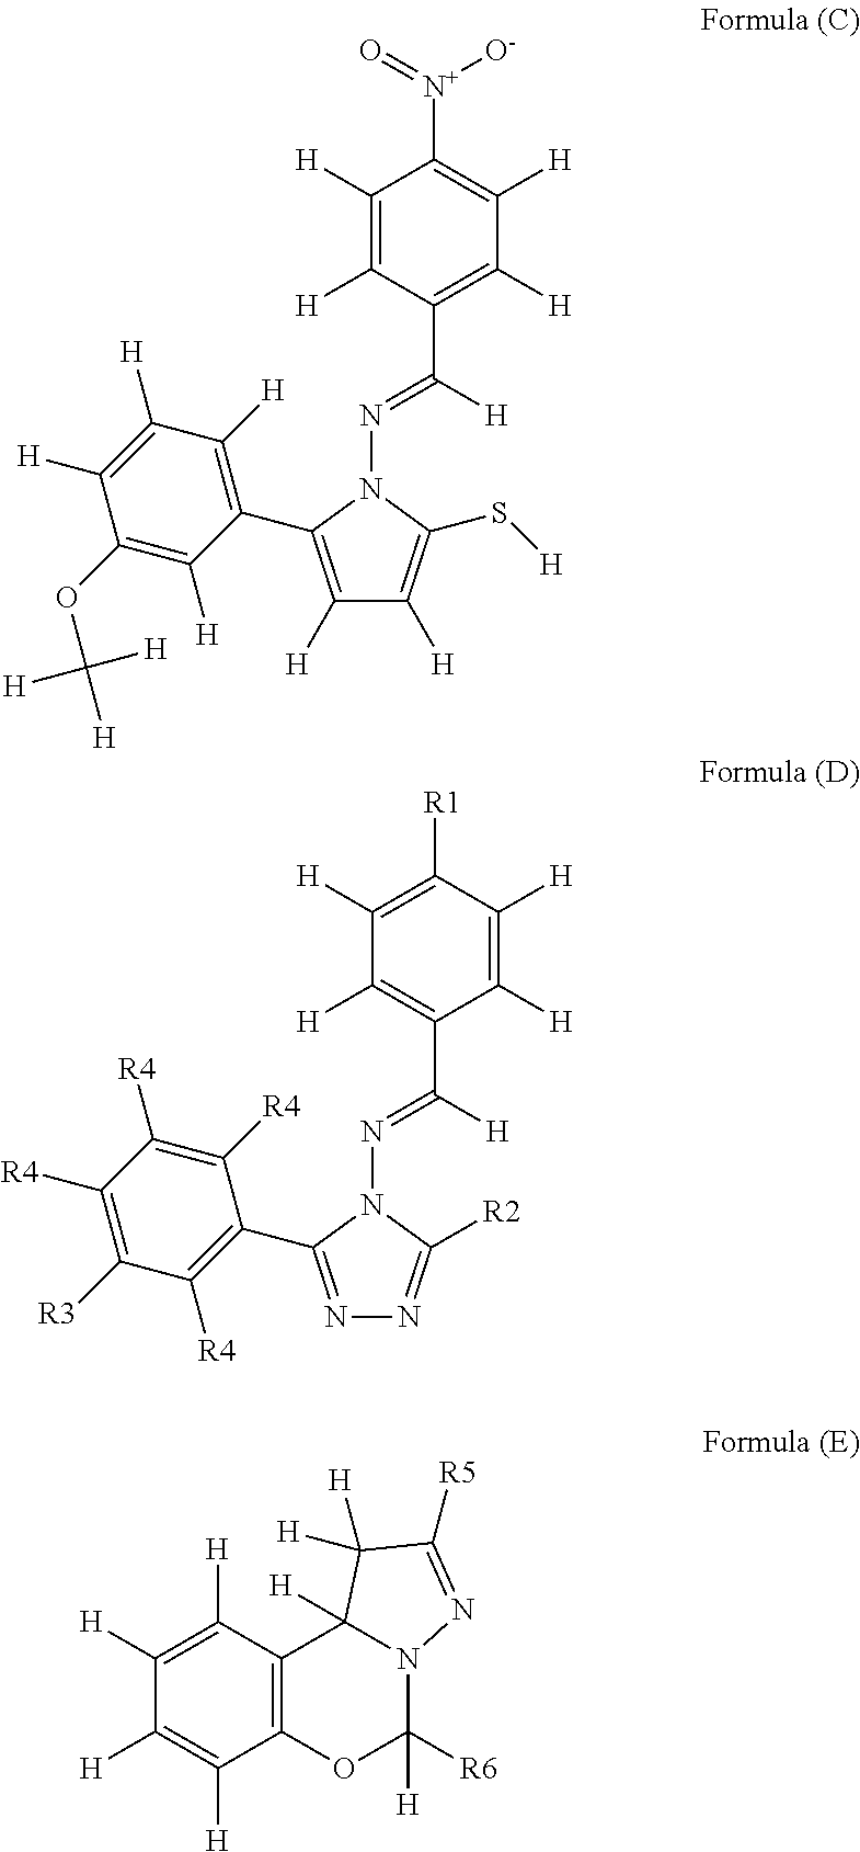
C1([H])=C([H])C(C([H])=NN2C(C3=C([H])C([H])=C([H])C(OC([H])([H])[H])=C3[H])=C([H])C([H])=C2S[H])=C([H])C([H])=C1[N+](=O)[O-].C1([H])=C([R1])C([H])=C([H])C(C([H])=NN2C(C3=C([R4])C([R3])=C([R4])C([R4])=C3[R4])=NN=C2[R2])=C1[H].C12=C(C([H])=C([H])C([H])=C1[H])C1([H])N(C([R6])([H])O2)N=C([R5])C1([H])[H]
